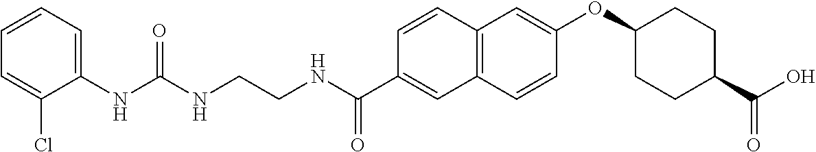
C12=C(C=C(OC3CCC(C(O)=O)CC3)C=C1)C=CC(C(NCCNC(NC1=CC=CC=C1Cl)=O)=O)=C2
